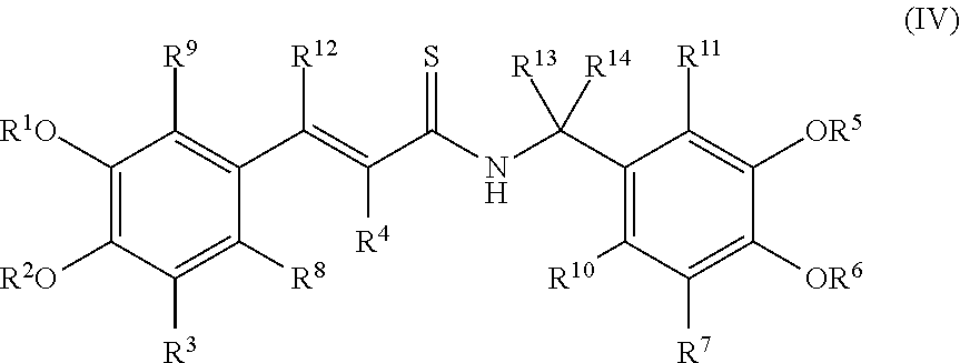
C1([R1O])=C([R2O])C([R3])=C([R8])C(C(=C([R4])C(NC(C2=C([R10])C([R7])=C([OR6])C([OR5])=C2[R11])([R13])[R14])=S)[R12])=C1[R9]
